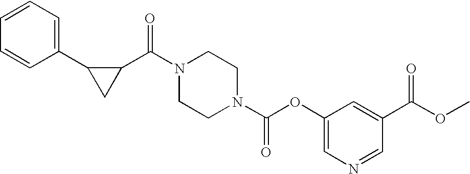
C1(C(=O)N2CCN(C(=O)OC3=CN=CC(C(=O)OC)=C3)CC2)C(C2=CC=CC=C2)C1
